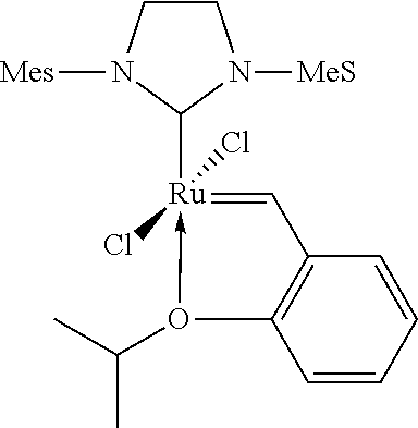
C1CN([Mes])C([Ru]2(Cl)(Cl)-O(C(C)C)C3=C(C=2)C=CC=C3)N1[MeS]
